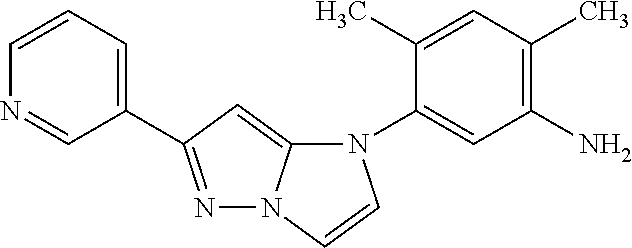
N1(C2=CC(N)=C(C)C=C2C)C2=CC(C3=CC=CN=C3)=NN2C=C1
